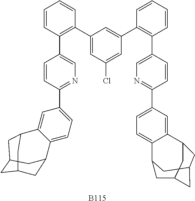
C1=CC(C2=CN=C(C3=CC=C4C(=C3)C(C)CC3CC4CCC3)C=C2)=C(C2=CC(Cl)=CC(C3=C(C4=CN=C(C5=CC=C6C(=C5)C(C)CC5CC6CCC5)C=C4)C=CC=C3)=C2)C=C1.[B115]
